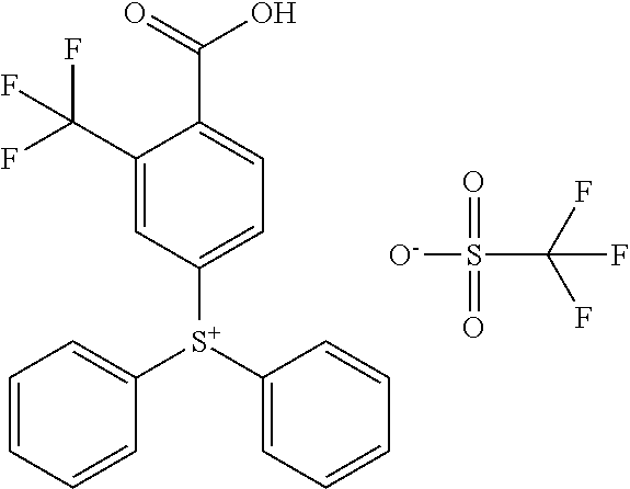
FC(F)(F)S([O-])(=O)=O.C1=CC=C([S+](C2=CC=CC=C2)C2=CC=C(C(O)=O)C(C(F)(F)F)=C2)C=C1
